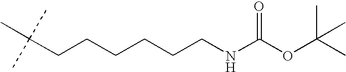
CC(CCCCCCNC(OC(C)(C)C)=O)(C)C
